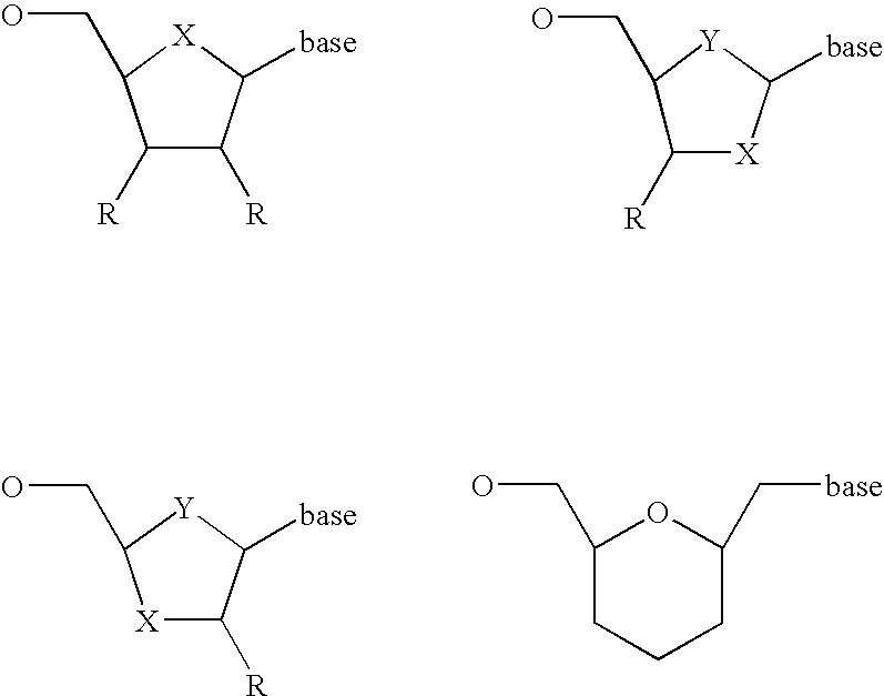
C1([R])C([R])C([base])[X]C1CO.C1([R])[X]C([base])[Y]C1CO.[X]1C([R])C([base])[Y]C1CO.C1CCC(C[base])OC1CO
